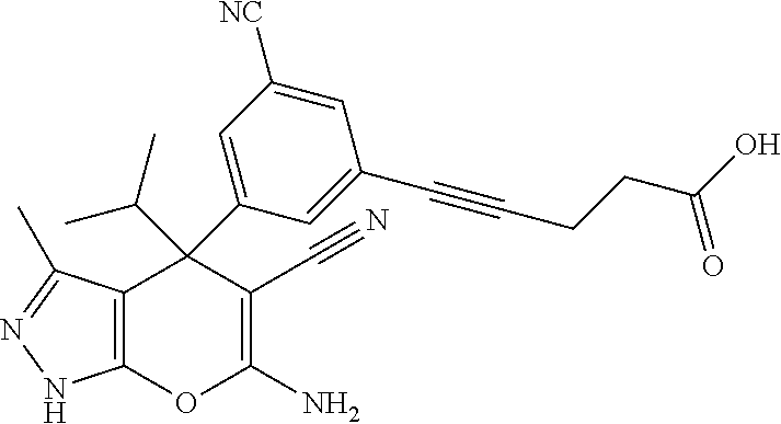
C12=C(C(C)=NN1)C(C1=CC([NC])=CC(C#CCCC(O)=O)=C1)(C(C)C)C(C#N)=C(N)O2
